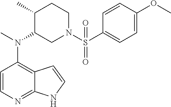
C12=C(N(C)C3CN(S(=O)(C4=CC=C(OC)C=C4)=O)CCC3C)C=CN=C1NC=C2
